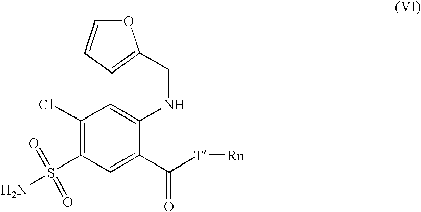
C1(Cl)=C(S(=O)(=O)N)C=C(C([T][Rn])=O)C(NCC2=CC=CO2)=C1
